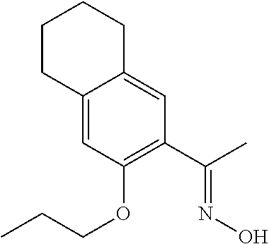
C1CC2=CC(OCCC)=C(C(C)=NO)C=C2CC1
